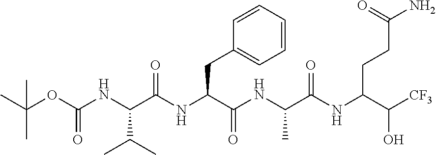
C(NC(C(NC(C(NC(C(NC(C([CF3])O)CCC(N)=O)=O)C)=O)CC1=CC=CC=C1)=O)C(C)C)(=O)OC(C)(C)C
